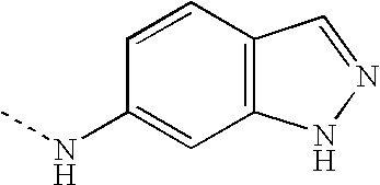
CNC1=CC2=C(C=C1)C=NN2
